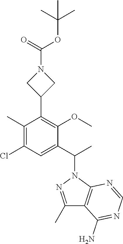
C1(C)=C(Cl)C=C(C(C)N2N=C(C)C3=C2N=CN=C3N)C(OC)=C1C1CN(C(=O)OC(C)(C)C)C1
